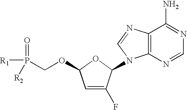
[R1]P([R2])(=O)COC1C=C(F)C(N2C3=C(C(N)=NC=N3)N=C2)O1
